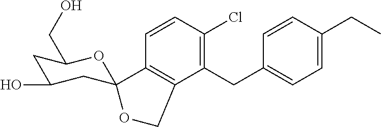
C1(CC2=CC=C(CC)C=C2)=C(Cl)C=CC2=C1COC21CC(O)CC(CO)O1
